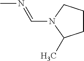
CN=CN1C(C)CCC1
